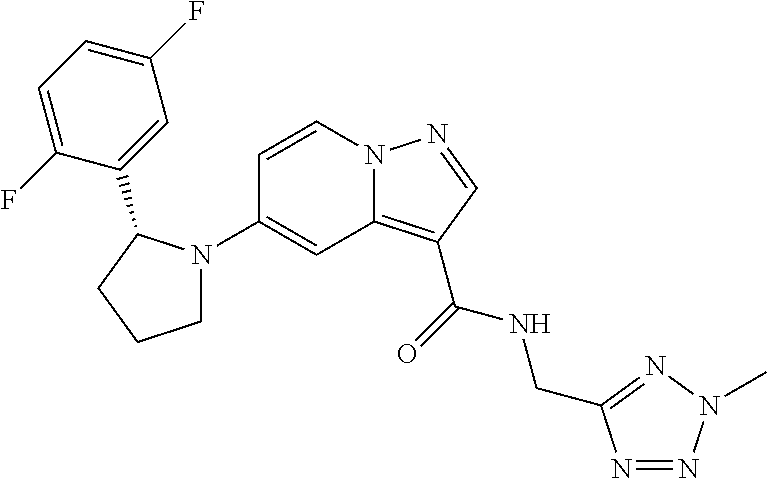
C1(N2CCCC2C2=CC(F)=CC=C2F)=CC2=C(C(=O)NCC3=NN(C)N=N3)C=NN2C=C1
